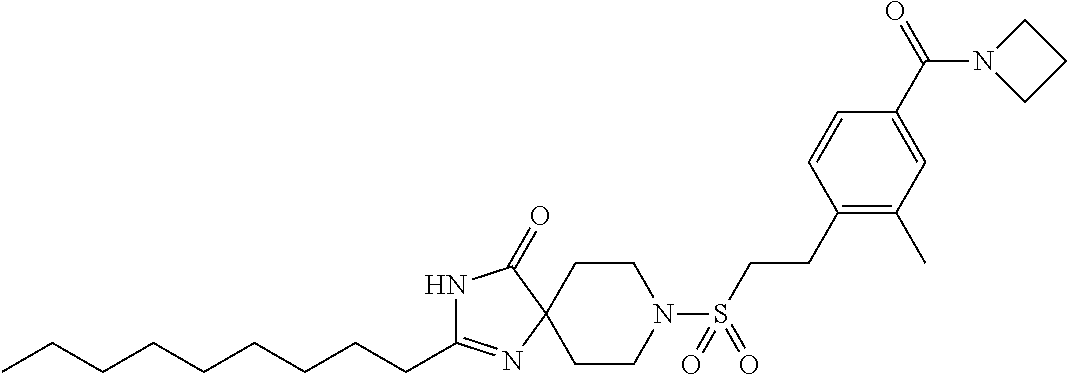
C(CCCCCCCC)C1=NC2(C(=O)N1)CCN(S(=O)(=O)CCC1=C(C)C=C(C(=O)N3CCC3)C=C1)CC2
